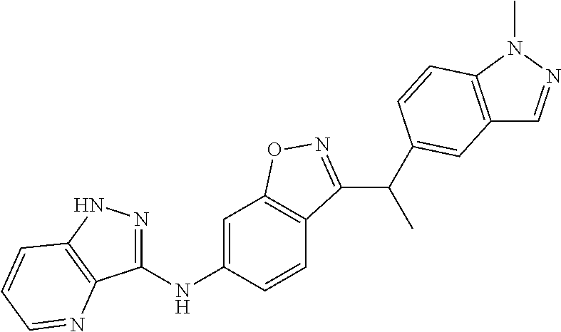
C1(NC2=CC3=C(C=C2)C(C(C2=CC4=C(N(C)N=C4)C=C2)C)=NO3)=NNC2=C1N=CC=C2
